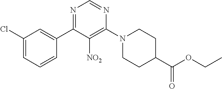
C1(Cl)=CC=CC(C2=NC=NC(N3CCC(C(OCC)=O)CC3)=C2[NO2])=C1
